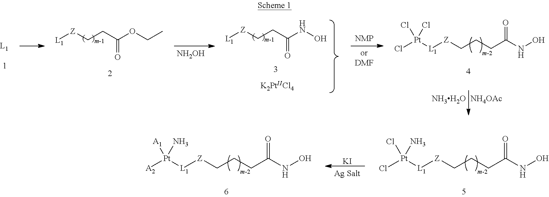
[L1][Z]CCC(OCC)=O.[NH2OH].[L1][Z]CCC(NO)=O.[K2PtIICl4].[NH3H2O].[NH4OAc].[L1]([Z]CCCC(NO)=O)[Pt](Cl)(Cl)Cl.[L1]([Z]CCCC(NO)=O)[Pt](Cl)(Cl)N.[KI].[L1]([Z]CCCC(NO)=O)[Pt]([A2])([A1])N
